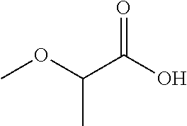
COC(C(O)=O)C
